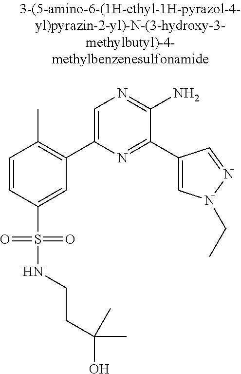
C1=CC(S(=O)(=O)NCCC(C)(O)C)=CC(C2=CN=C(N)C(C3=CN(CC)N=C3)=N2)=C1C
